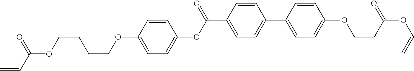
C1=C(C(OC2=CC=C(OCCCCOC(C=C)=O)C=C2)=O)C=CC(C2=CC=C(OCCC(OC=C)=O)C=C2)=C1
